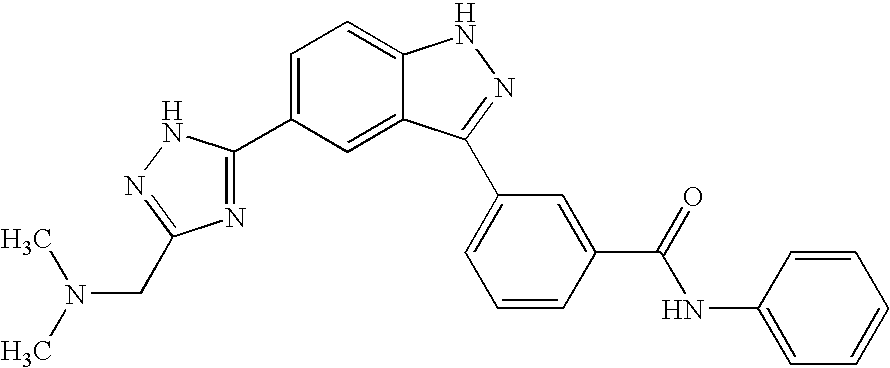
C1=C(C2=NC(CN(C)C)=NN2)C=C2C(=C1)NN=C2C1=CC=CC(C(NC2=CC=CC=C2)=O)=C1
